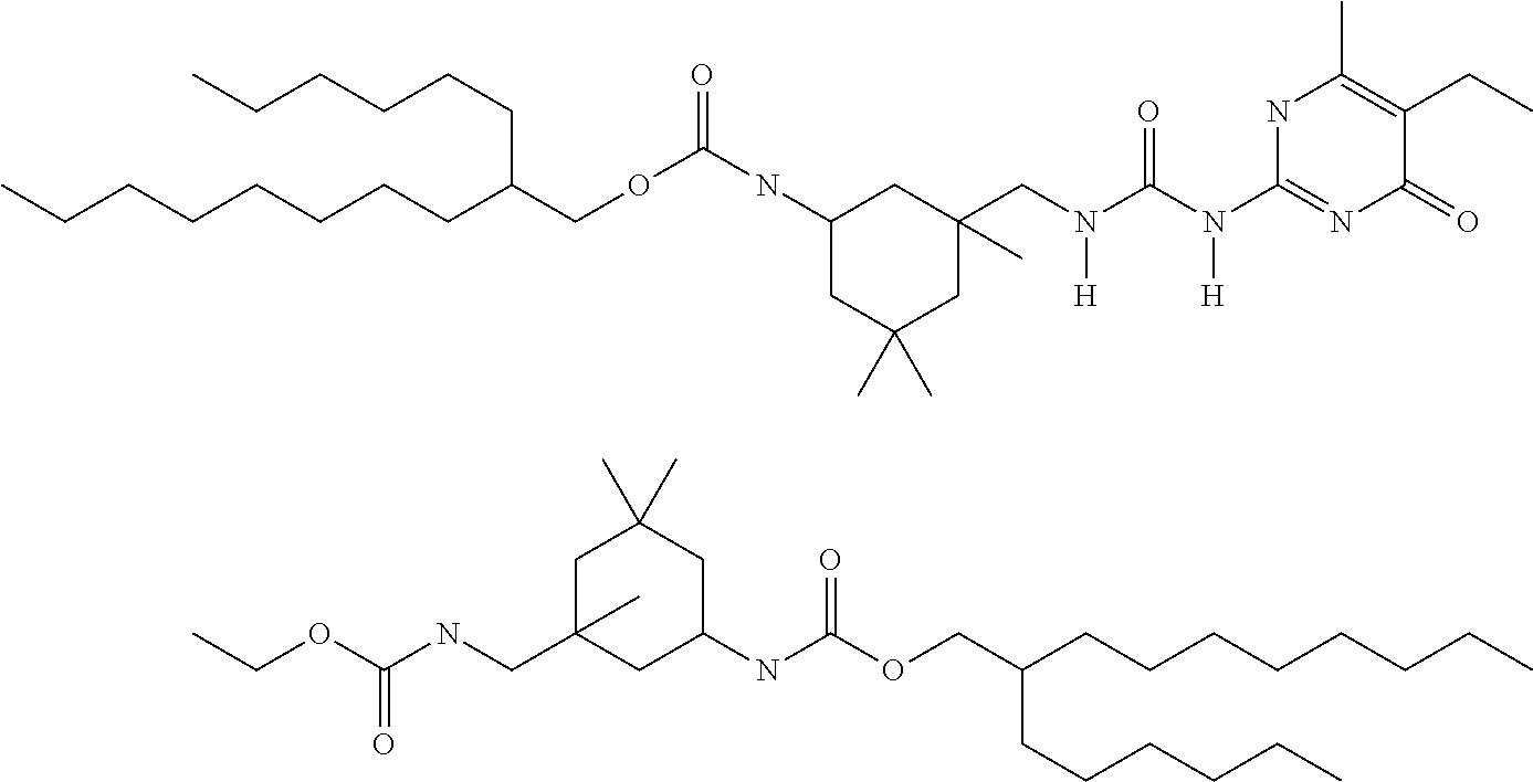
N(C(N(CC1(C)CC(NC(=O)OCC(CCCCCC)CCCCCCCC)CC(C)(C)C1)[H])=O)([H])C1=NC(=O)C(CC)=C(C)N1.C(C1(C)CC(NC(OCC(CCCCCC)CCCCCCCC)=O)CC(C)(C)C1)NC(OCC)=O
